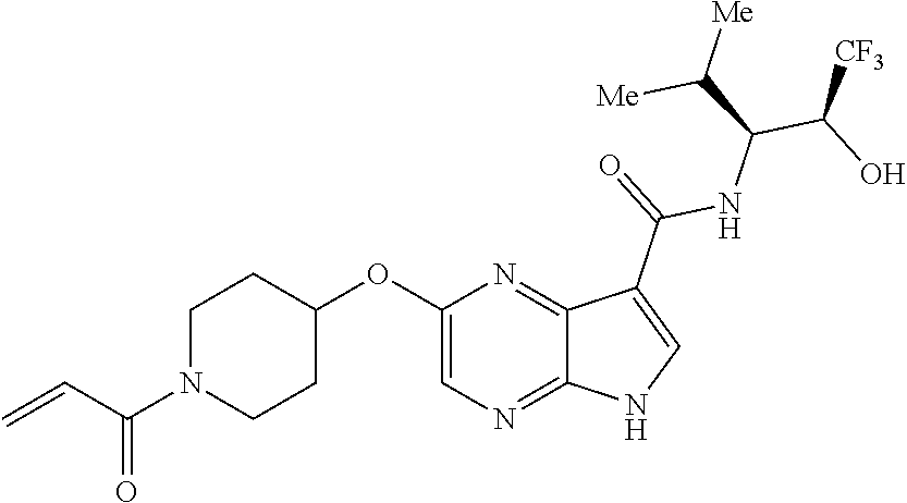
C1N(C(C=C)=O)CCC(OC2=CN=C3C(=N2)C(C(=O)NC(C(O)[CF3])C([Me])[Me])=CN3)C1
